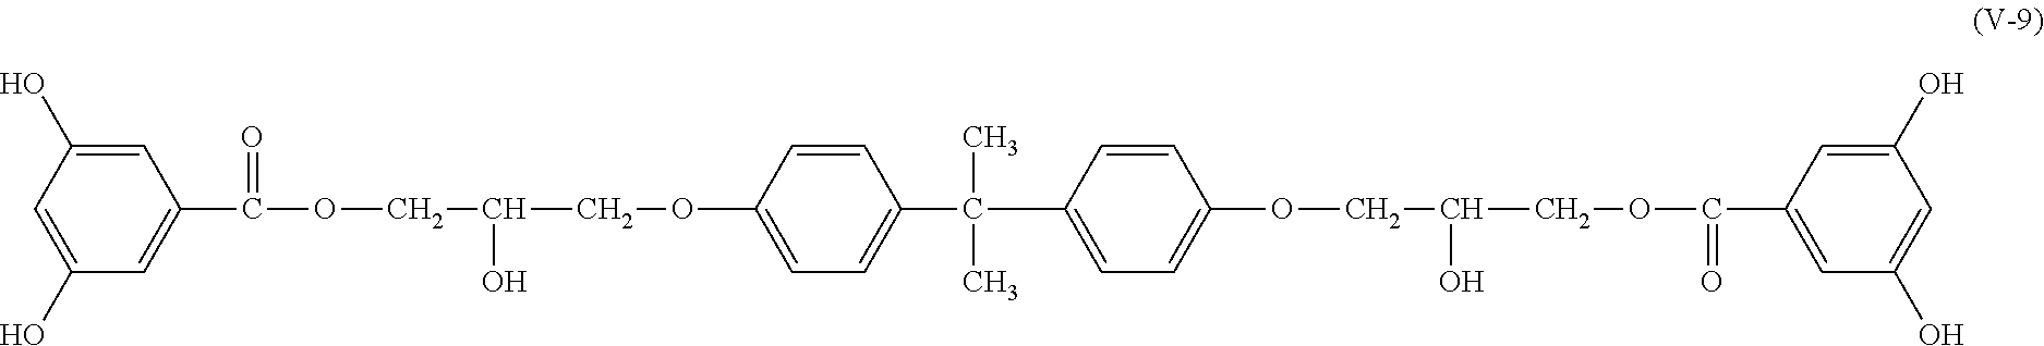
C1=C(O)C=C(C(=O)OCC(COC2=CC=C(C(C3=CC=C(OCC(COC(=O)C4=CC(O)=CC(O)=C4)O)C=C3)(C)C)C=C2)O)C=C1O
